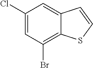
C1(Cl)=CC(Br)=C2C(=C1)C=CS2
